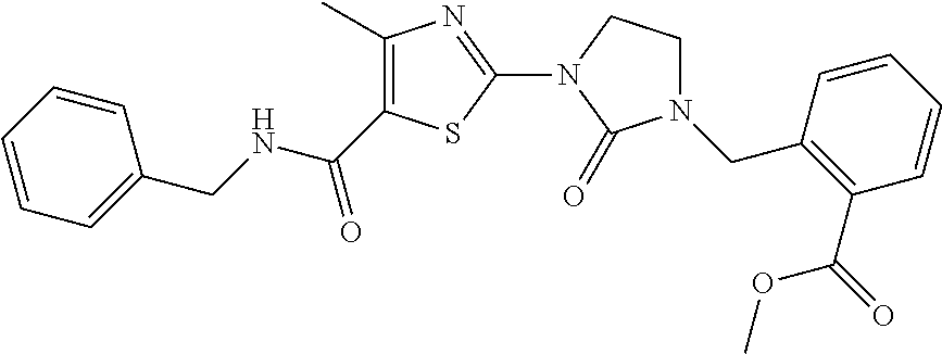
C1(C)=C(C(NCC2=CC=CC=C2)=O)SC(N2C(=O)N(CC3=C(C(=O)OC)C=CC=C3)CC2)=N1
